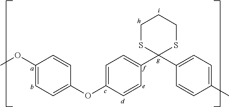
C1(OC)=CC=C(OC2=CC=C(C3(C4=CC=C(C)C=C4)SCCCS3)C=C2)C=C1
